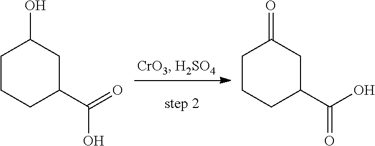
C1CCC(C(=O)O)CC1O.C1CCC(C(O)=O)CC1=O
